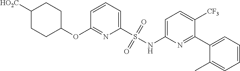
C1=CC=C(S(NC2=CC=C([CF3])C(C3=CC=CC=C3C)=N2)(=O)=O)N=C1OC1CCC([HO2C])CC1
